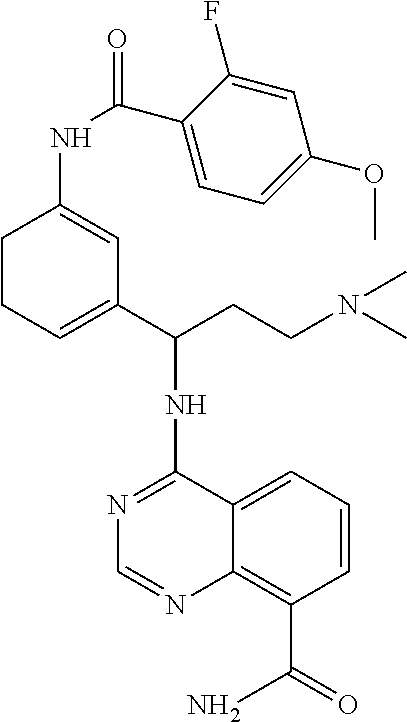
N1=C(NC(C2=CCCC(NC(C3=CC=C(OC)C=C3F)=O)=C2)CCN(C)C)C2=CC=CC(C(=O)N)=C2N=C1
